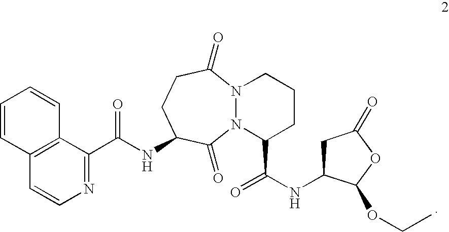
C12=C(C=CN=C1C(NC1CCC(=O)N3N(C(C(NC4CC(=O)OC4OCC)=O)CCC3)C1=O)=O)C=CC=C2
